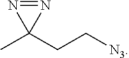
CC1(CC[N3])N=N1
